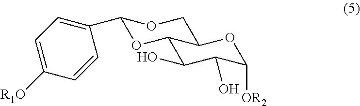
C1(C2=CC=C([R1O])C=C2)OC2C(CO1)OC([OR2])C(O)C2O
